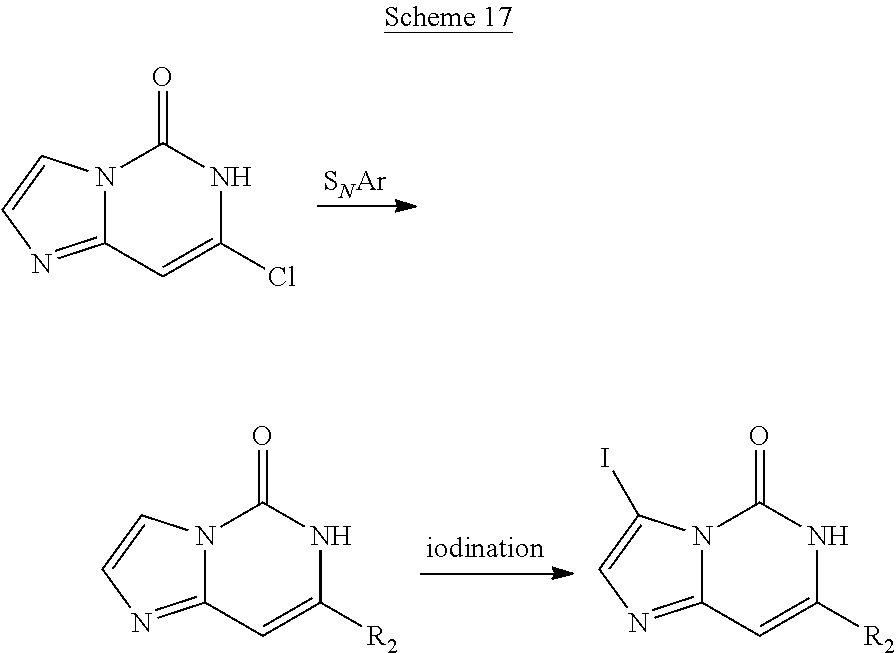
[SNAr].C12=NC=CN1C(=O)NC(Cl)=C2.C12=NC=CN1C(=O)NC([R2])=C2.C12=NC=C(I)N1C(=O)NC([R2])=C2
